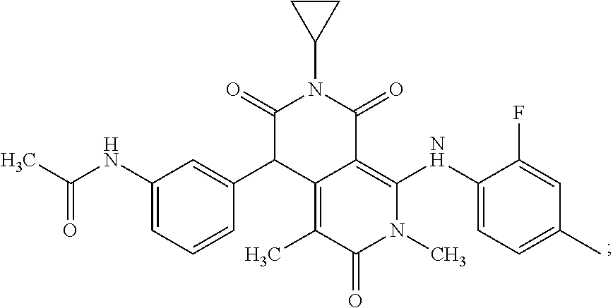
C1(=O)C(C2=CC(NC(C)=O)=CC=C2)C2=C(C)C(=O)N(C)C(NC3=CC=C(C)C=C3F)=C2C(=O)N1C1CC1
